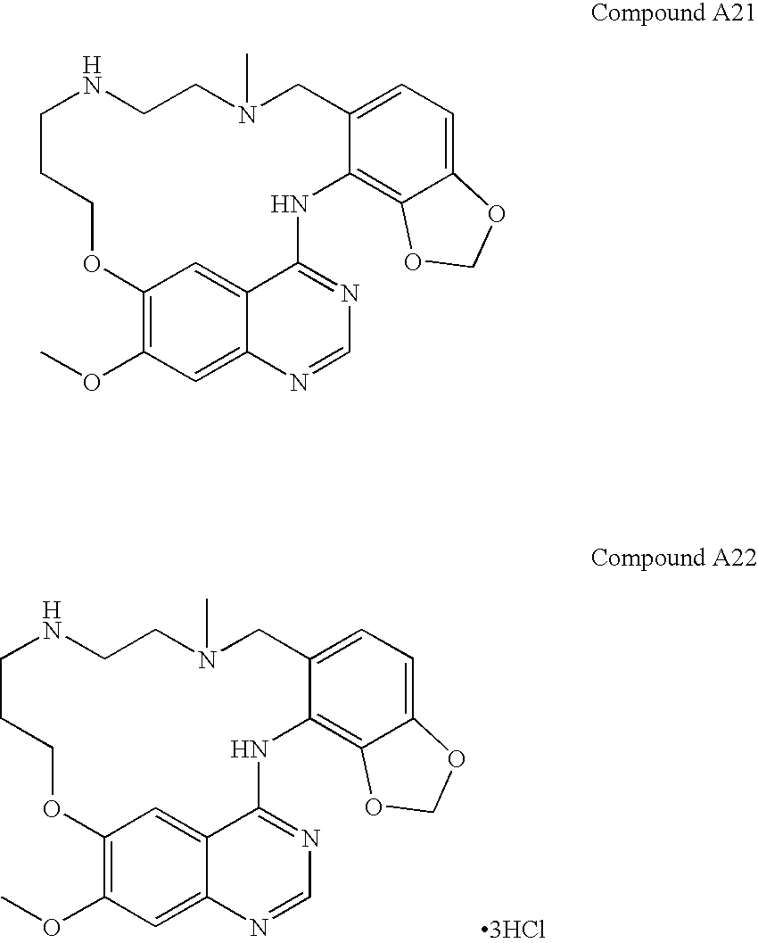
N1CCN(C)CC2=CC=C3C(=C2NC2=NC=NC4=CC(OC)=C(OCCC1)C=C24)OCO3.[3HCl].N1CCN(C)CC2=CC=C3C(=C2NC2=NC=NC4=CC(OC)=C(OCCC1)C=C24)OCO3
